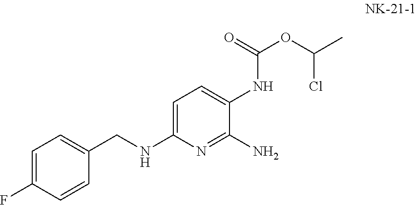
C1=C(CNC2=CC=C(NC(=O)OC(C)Cl)C(N)=N2)C=CC(F)=C1
